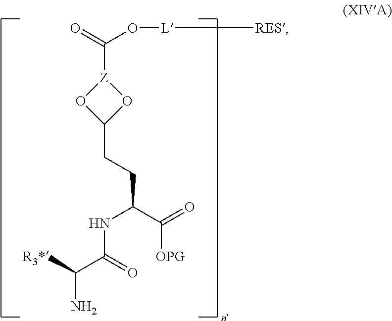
N(C(C(=O)[OPG])CCC1O[Z](C(O[L][RES])=O)O1)C(C([R3*])N)=O
